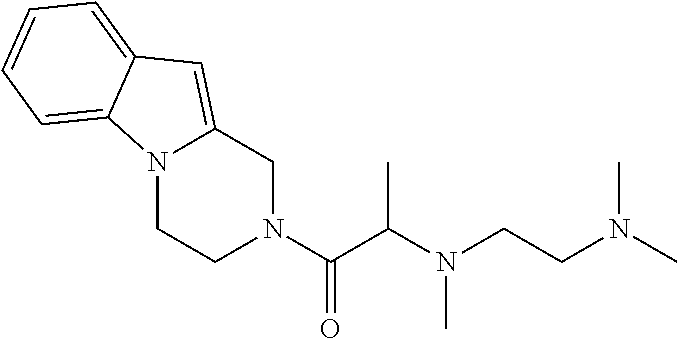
N12CCN(C(C(N(CCN(C)C)C)C)=O)CC1=CC1=CC=CC=C21
